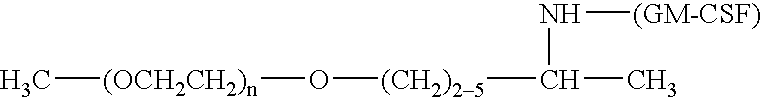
[(CH2)25](O[(OCH2CH2)n]C)C(N[(GM-CSF)])C
